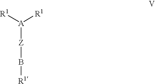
[A]([Z]B[R1])([R1])[R1]
